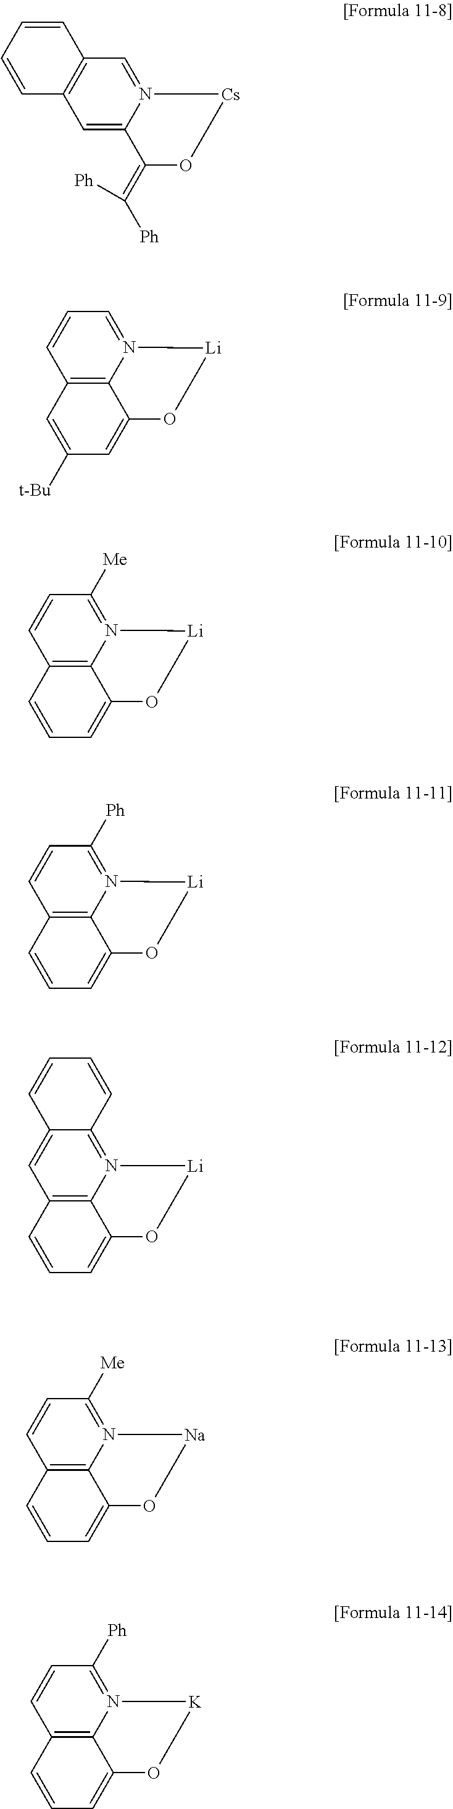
C1=C2N(=CC3=C1C=CC=C3)[Cs]OC2=C([Ph])[Ph].C12=C3N(=CC=C1)[Li]OC3=CC([t-Bu])=C2.C12=C3N(=C([Me])C=C1)[Li]OC3=CC=C2.C12=C3N(=C([Ph])C=C1)[Li]OC3=CC=C2.C12=C3N(=C4C(=C1)C=CC=C4)[Li]OC3=CC=C2.C12=C3N(=C([Me])C=C1)[Na]OC3=CC=C2.C12=C3N(=C([Ph])C=C1)[K]OC3=CC=C2
